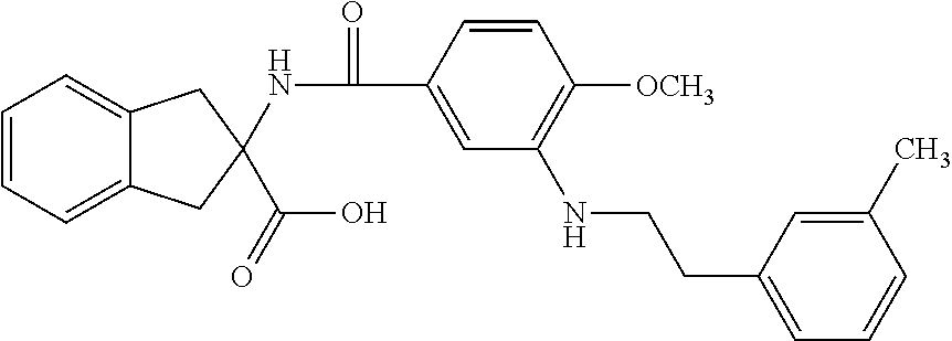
C1=CC(C(=O)NC2(C(O)=O)CC3=CC=CC=C3C2)=CC(NCCC2=CC=CC(C)=C2)=C1[OCH3]
